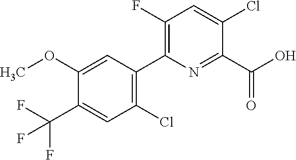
C1(C(O)=O)=NC(C2=C(Cl)C=C(C(F)(F)F)C(OC)=C2)=C(F)C=C1Cl
